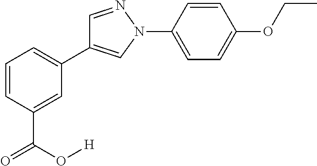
C1=CC(C(=O)O[H])=CC(C2=CN(C3=CC=C(OCC)C=C3)N=C2)=C1
